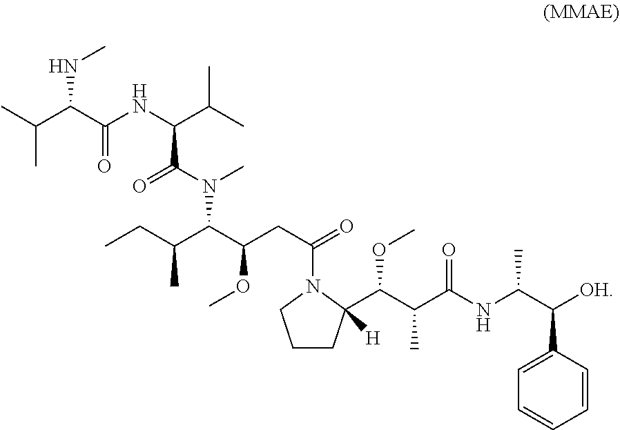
CC(C(C(NC(C(C)C)C(=O)N(C)C(C(CC)C)C(CC(=O)N1CCCC1([H])C(C(C(NC(C([OH])C1=CC=CC=C1)C)=O)C)OC)OC)=O)NC)C
